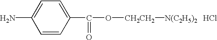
NC1=CC=C(C(O[CH2CH2][N(C2H5)2])=O)C=C1.Cl
